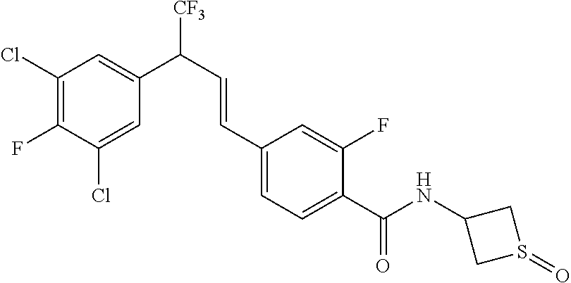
C1(Cl)=C(F)C(Cl)=CC(C([CF3])C=CC2=CC=C(C(NC3CS(=O)C3)=O)C(F)=C2)=C1
